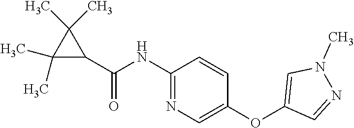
C1(C)(C)C(C(=O)NC2=NC=C(OC3=CN(C)N=C3)C=C2)C1(C)C
